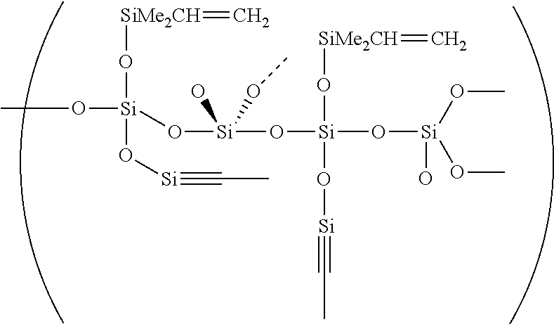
O(C)[Si](O[Si](O[Si](O[Si](O)(OC)OC)(O[SiMe2CH]=C)O[Si]#CC)(O)OC)(O[Si]#CC)O[SiMe2CH]=C
